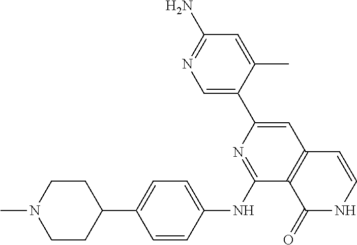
C1=C(C)C(C2=CC3=C(C(NC4=CC=C(C5CCN(C)CC5)C=C4)=N2)C(=O)NC=C3)=CN=C1N
